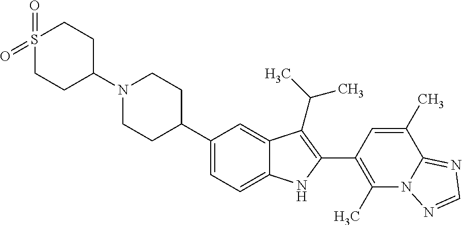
C1(N2CCC(C3=CC=C4C(=C3)C(C(C)C)=C(C3=C(C)N5C(=NC=N5)C(C)=C3)N4)CC2)CCS(=O)(=O)CC1
